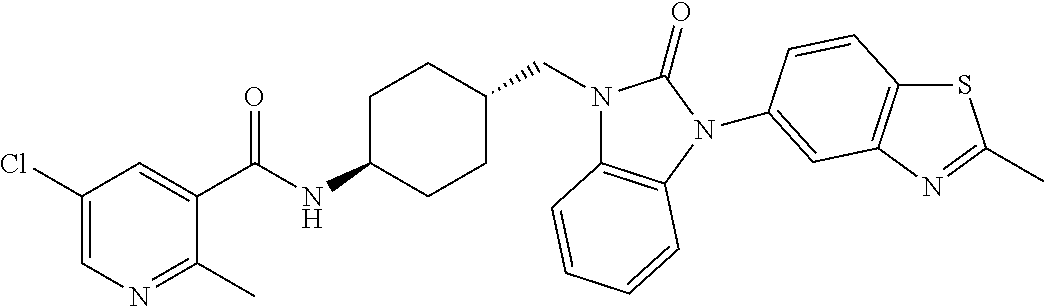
C1(Cl)=CN=C(C)C(C(NC2CCC(CN3C4=C(N(C5=CC6=C(SC(C)=N6)C=C5)C3=O)C=CC=C4)CC2)=O)=C1
